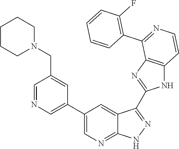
C1=NC=C(C2=CN=C3C(=C2)C(C2=NC4=C(N2)C=CN=C4C2=C(F)C=CC=C2)=NN3)C=C1CN1CCCCC1
